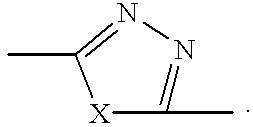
C1(C)=NN=C(C)[X]1
